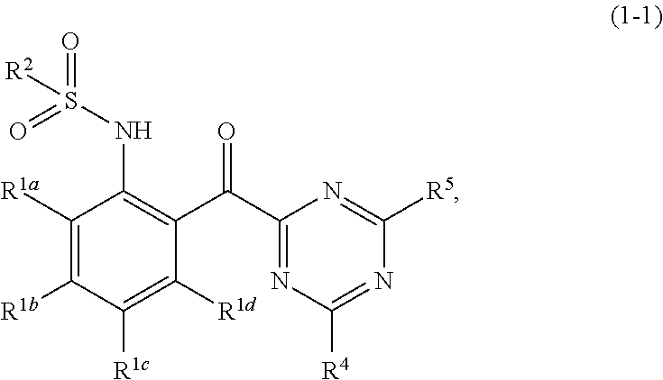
C1([R1a])=C([R1b])C([R1c])=C([R1d])C(C(C2=NC([R4])=NC([R5])=N2)=O)=C1NS(=O)(=O)[R2]
